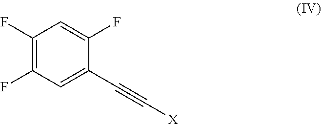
C1(F)=C(F)C=C(C#C[X])C(F)=C1
